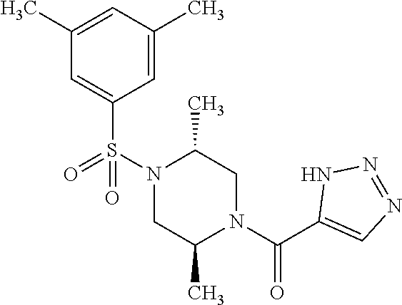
N1(S(=O)(C2=CC(C)=CC(C)=C2)=O)CC(C)N(C(C2=CN=NN2)=O)CC1C
